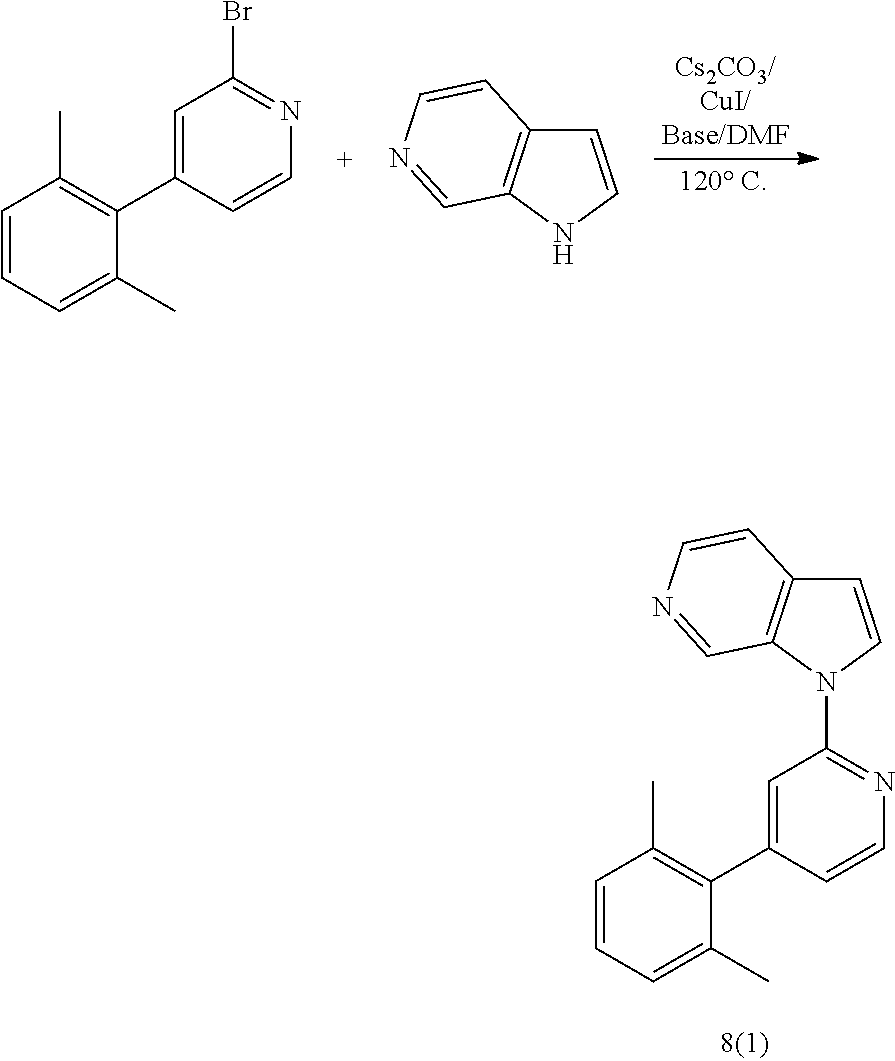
C1=CC=C(C)C(C2=CC(Br)=NC=C2)=C1C.C1=CNC2=C1C=CN=C2.C1=CN(C2=NC=CC(C3=C(C)C=CC=C3C)=C2)C2=C1C=CN=C2
